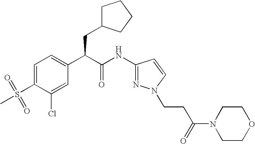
C1=C(S(=O)(C)=O)C(Cl)=CC(C(C(NC2=NN(CCC(N3CCOCC3)=O)C=C2)=O)CC2CCCC2)=C1
